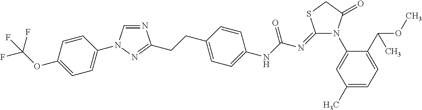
N1=CN(C2=CC=C(OC(F)(F)F)C=C2)N=C1CCC1=CC=C(NC(=O)N=C2N(C3=CC(C)=CC=C3C(OC)C)C(=O)CS2)C=C1
